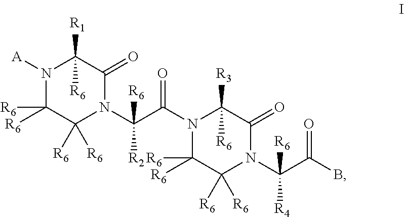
N1([A])C([R6])([R6])C([R6])([R6])N(C(C(N2C([R6])([R6])C([R6])([R6])N(C(C(B)=O)([R4])[R6])C(=O)C2([R6])[R3])=O)([R2])[R6])C(=O)C1([R6])[R1]
